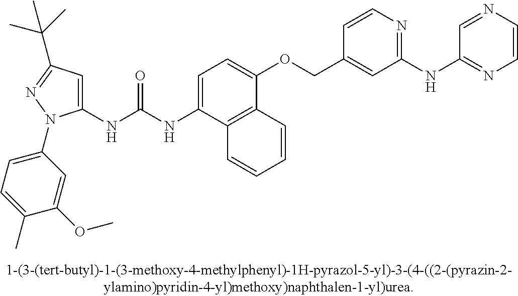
C1(NC(NC2=CC=C(OCC3=CC(NC4=NC=CN=C4)=NC=C3)C3=C2C=CC=C3)=O)=CC(C(C)(C)C)=NN1C1=CC=C(C)C(OC)=C1
